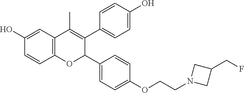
C12=C(C=C(O)C=C1)C(C)=C(C1=CC=C(O)C=C1)C(C1=CC=C(OCCN3CC(CF)C3)C=C1)O2
